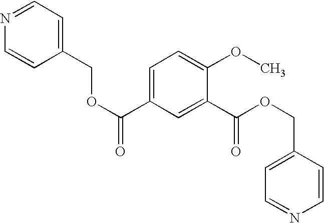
O(C(C1=CC=C(OC)C(C(OCC2=CC=NC=C2)=O)=C1)=O)CC1=CC=NC=C1
